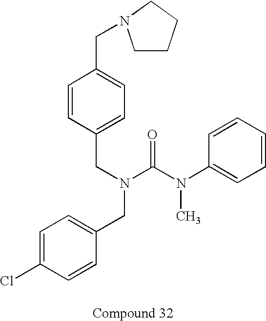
C1=CC(CN(CC2=CC=C(Cl)C=C2)C(N(C2=CC=CC=C2)C)=O)=CC=C1CN1CCCC1
